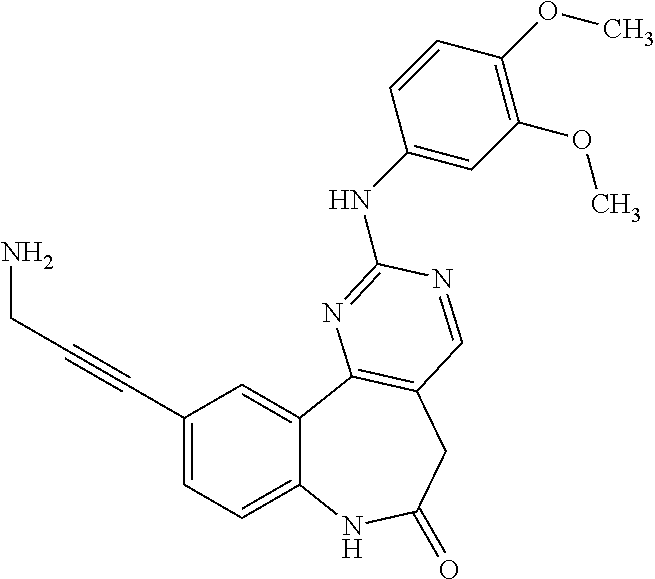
C1(C#CCN)=CC=C2C(=C1)C1=C(CC(=O)N2)C=NC(NC2=CC(OC)=C(OC)C=C2)=N1
